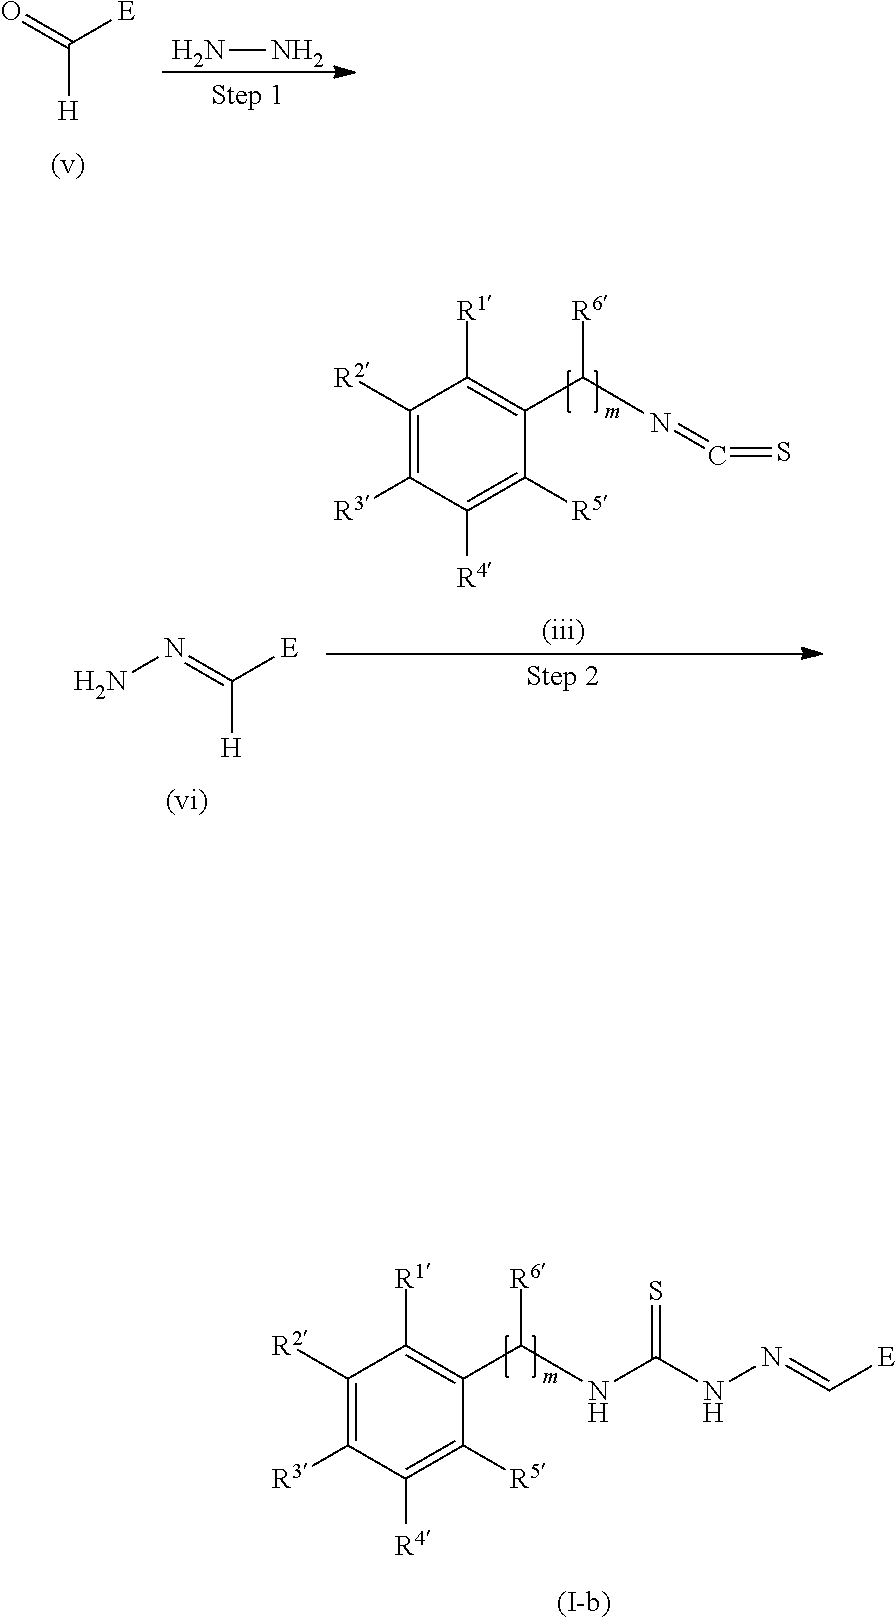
C([H])(=O)[E].NN.C([H])(=NN)[E].C1([R2])=C([R3])C([R4])=C([R5])C(C(N=C=S)[R6])=C1[R1].C1([R2])=C([R3])C([R4])=C([R5])C(C(NC(NN=C[E])=S)[R6])=C1[R1]
